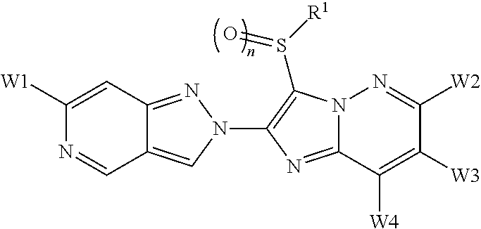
C1([W1])=CC2=NN(C3=C(S([R1])=O)N4C(=N3)C([W4])=C([W3])C([W2])=N4)C=C2C=N1
